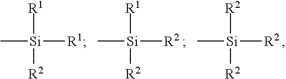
C[Si]([R2])([R2])[R2].C[Si]([R2])([R1])[R2].C[Si]([R2])([R1])[R1]
